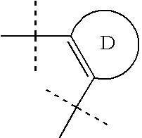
[D].C(C)(C)(C)C=CC(C)(C)C
